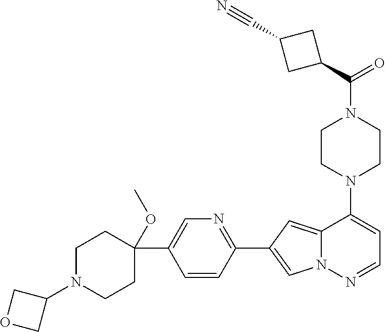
N1(C2=CC=NN3C2=CC(C2=NC=C(C4(OC)CCN(C5COC5)CC4)C=C2)=C3)CCN(C(=O)C2CC(C#N)C2)CC1
